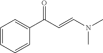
C1=C(C(=O)C=CN(C)C)C=CC=C1
